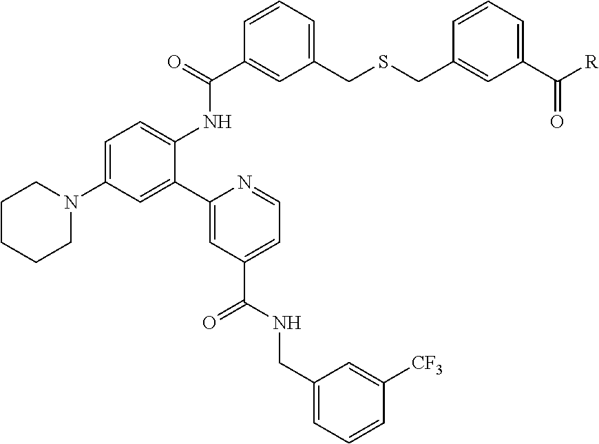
S(CC1=CC=CC(C(=O)NC2=CC=C(N3CCCCC3)C=C2C2=CC(C(NCC3=CC=CC([CF3])=C3)=O)=CC=N2)=C1)CC1=CC(C([R])=O)=CC=C1
